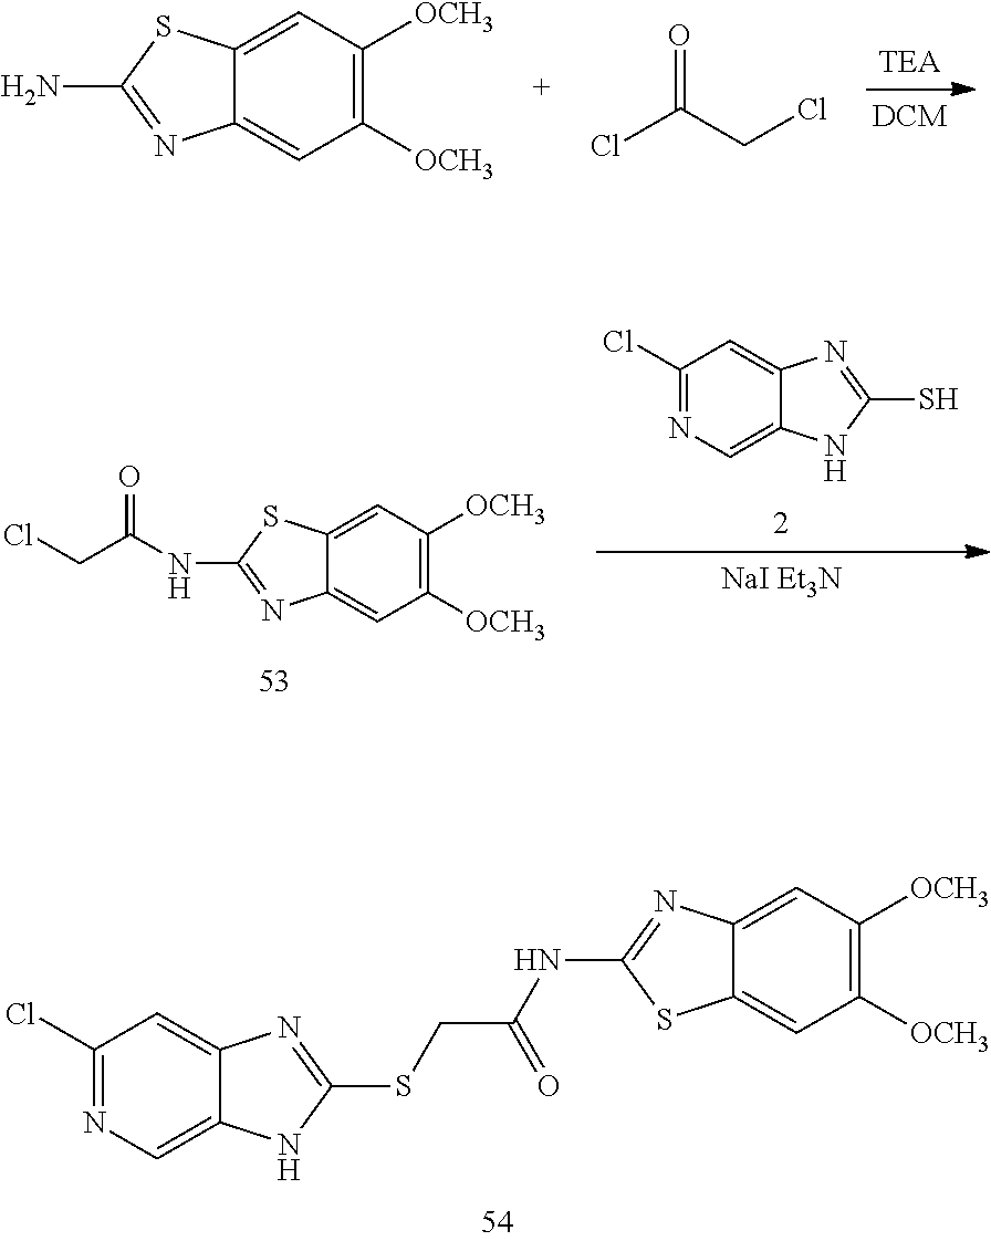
C1(Cl)=NC=C2C(=C1)N=C(SCC(NC1=NC3=CC([OCH3])=C([OCH3])C=C3S1)=O)N2.C12=CC([OCH3])=C([OCH3])C=C1N=C(N)S2.O=C(CCl)Cl.C1(Cl)=NC=C2C(=C1)N=C(S)N2.C12=CC([OCH3])=C([OCH3])C=C1N=C(NC(CCl)=O)S2
